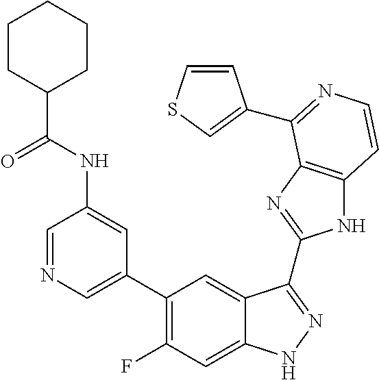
C1=C(C2=C(F)C=C3C(=C2)C(C2=NC4=C(N2)C=CN=C4C2=CSC=C2)=NN3)C=C(NC(C2CCCCC2)=O)C=N1
